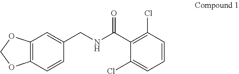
C12=C(C=CC(CNC(C3=C(Cl)C=CC=C3Cl)=O)=C1)OCO2
